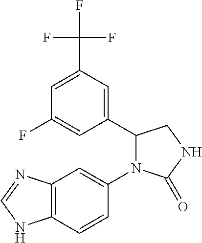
C1(=O)NCC(C2=CC(C(F)(F)F)=CC(F)=C2)N1C1=CC2=C(NC=N2)C=C1
